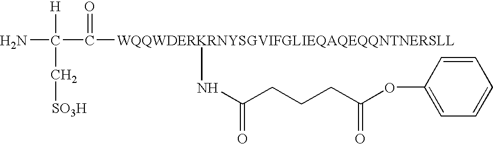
[WQQWDERKRNYSGVIFGLIEQAQEQQNTNERSLL](C(C(N)([H])C[SO3H])=O)NC(CCCC(OC1=CC=CC=C1)=O)=O
